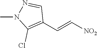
[NO2]C=CC1=C(Cl)N(C)N=C1
